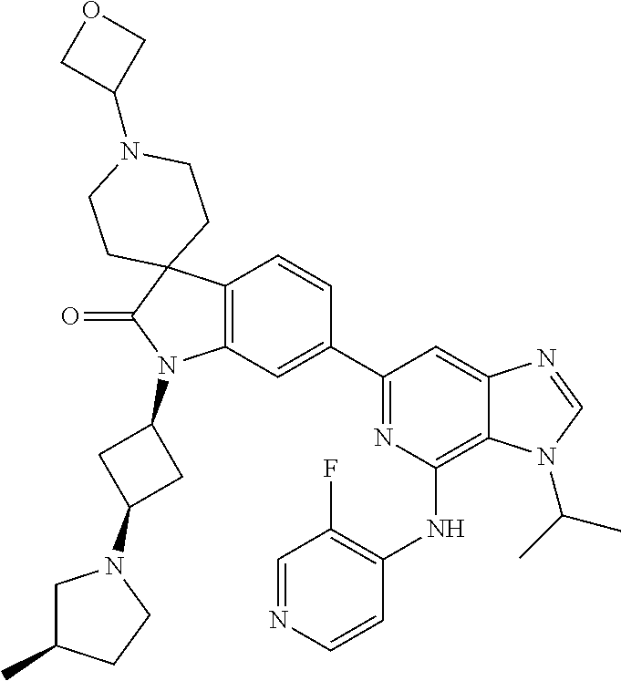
C12=C(C=C(C3=NC(NC4=C(F)C=NC=C4)=C4C(=C3)N=CN4C(C)C)C=C1)N(C1CC(N3CC(C)CC3)C1)C(=O)C21CCN(C2COC2)CC1
